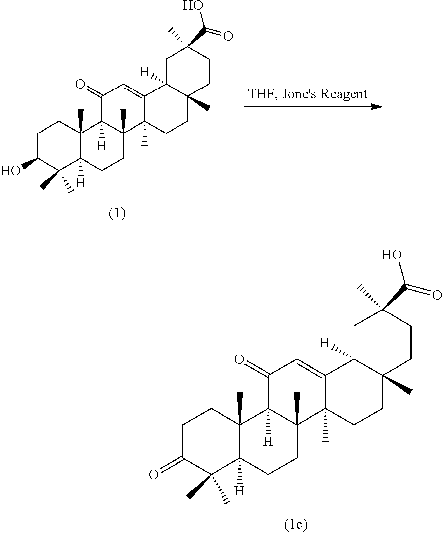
C1C(=O)C(C)(C)C2([H])C(C)(C1)C1([H])C(C)(CC2)C2(C)C(=CC1=O)C1([H])C(C)(CC2)CCC(C)(C(=O)O)C1.C1C(O)C(C)(C)C2([H])C(C)(C1)C1([H])C(C)(CC2)C2(C)C(=CC1=O)C1([H])C(C)(CC2)CCC(C)(C(=O)O)C1
